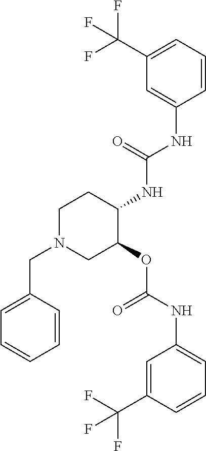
C1(C(F)(F)F)=CC=CC(NC(NC2CCN(CC3=CC=CC=C3)CC2OC(NC2=CC=CC(C(F)(F)F)=C2)=O)=O)=C1
